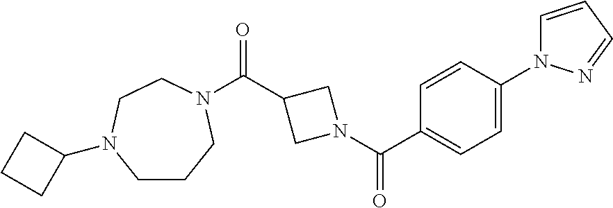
C1CCN(C(C2CN(C(C3=CC=C(N4C=CC=N4)C=C3)=O)C2)=O)CCN1C1CCC1
